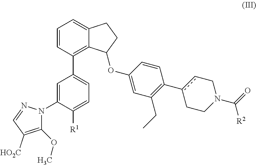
C1=CC(C2=CC=C([R1])C(N3C(OC)=C([HO2C])C=N3)=C2)=C2C(=C1)CCC2OC1=CC(CC)=C(c2cCN(C([R2])=O)CC2)C=C1
